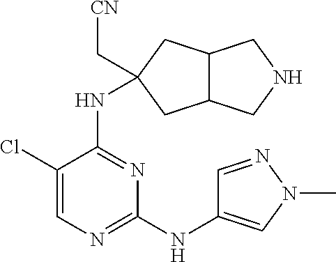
N(C1=NC(NC2=CN(C)N=C2)=NC=C1Cl)C1(C[CN])CC2C(CNC2)C1
